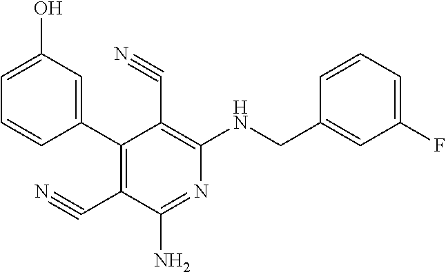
C1(C2=C(C#N)C(N)=NC(NCC3=CC(F)=CC=C3)=C2C#N)=CC(O)=CC=C1
